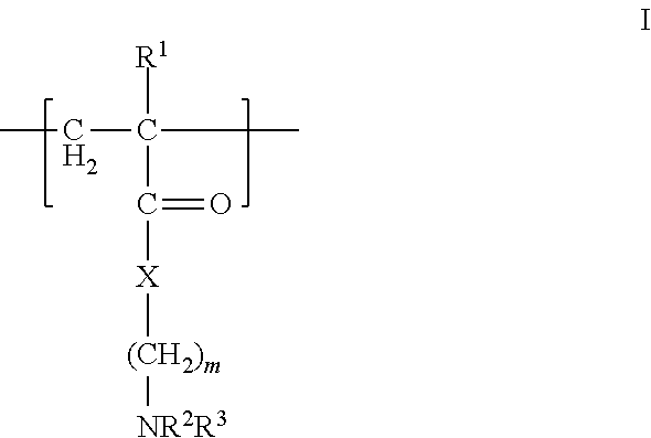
C(C)C([R1])(C(=O)[X][(CH2)m][NR2R3])C
